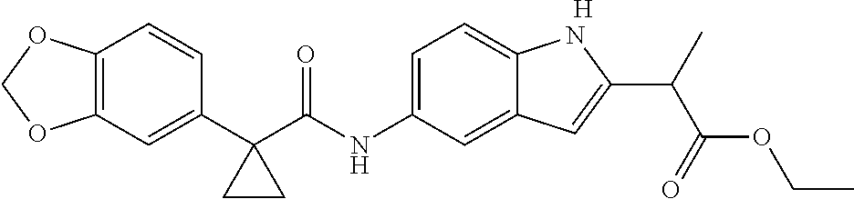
C1(C2(C(NC3=CC=C4C(=C3)C=C(C(C)C(=O)OCC)N4)=O)CC2)=CC2=C(C=C1)OCO2.[H]
